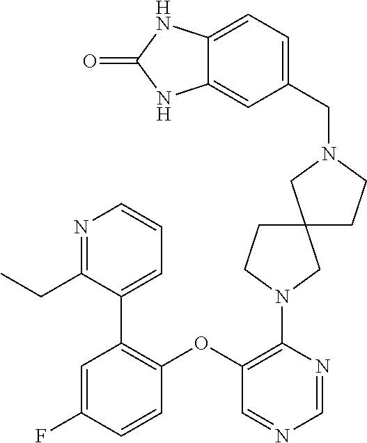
C1(OC2=C(C3=CC=CN=C3CC)C=C(F)C=C2)=C(N2CCC3(CCN(CC4=CC=C5C(=C4)NC(=O)N5)C3)C2)N=CN=C1
